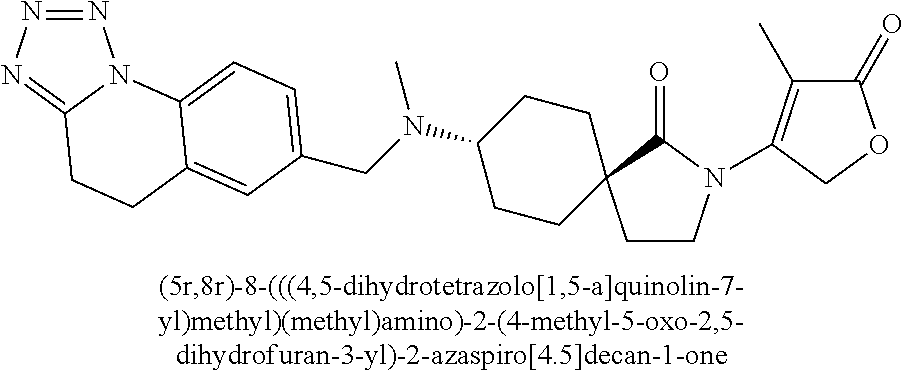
C1(N(CC2=CC=C3N4N=NN=C4CCC3=C2)C)CCC2(CC1)CCN(C1=C(C)C(=O)OC1)C2=O
